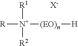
[R1][N+]([R2])([(EO)n][H])[R].[X-]
